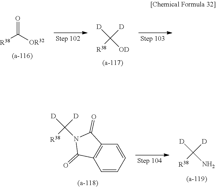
O=C([OR32])[R38].[D]C([OD])([D])[R38].C1=CC=CC2=C1C(=O)N(C([D])([D])[R38])C2=O.[D]C(N)([D])[R38]
